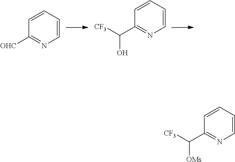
C1([OHC])=NC=CC=C1.C1(C(O)[CF3])=NC=CC=C1.C1(C([OMs])[CF3])=NC=CC=C1
